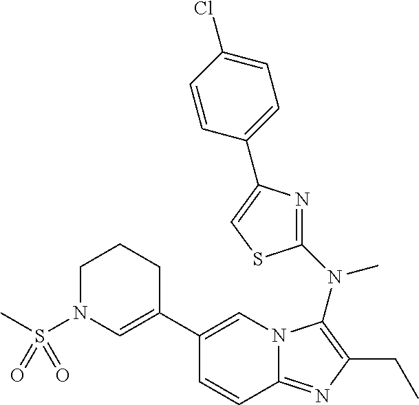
C1(C2=CN(S(C)(=O)=O)CCC2)=CN2C(=NC(CC)=C2N(C2=NC(C3=CC=C(Cl)C=C3)=CS2)C)C=C1
